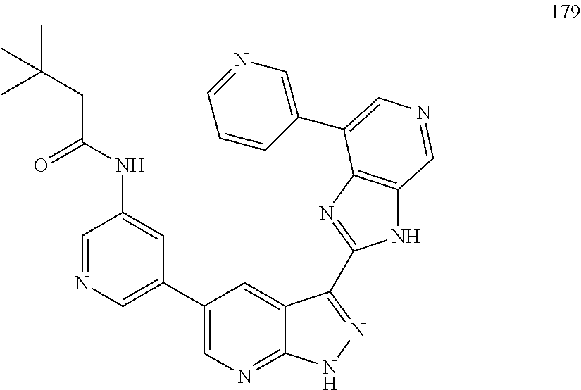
C(NC1=CC(C2=CN=C3C(=C2)C(C2=NC4=C(N2)C=NC=C4C2=CN=CC=C2)=NN3)=CN=C1)(CC(C)(C)C)=O
